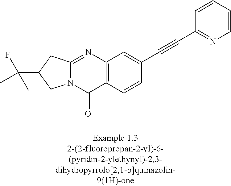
CC(C1CC2=NC3=C(C(=O)N2C1)C=CC(C#CC1=NC=CC=C1)=C3)(F)C
